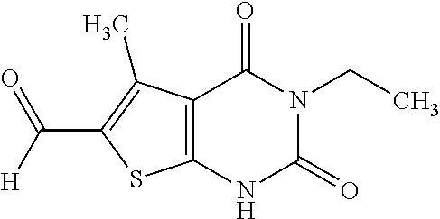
C12=C(NC(=O)N(CC)C1=O)SC(C(=O)[H])=C2C
